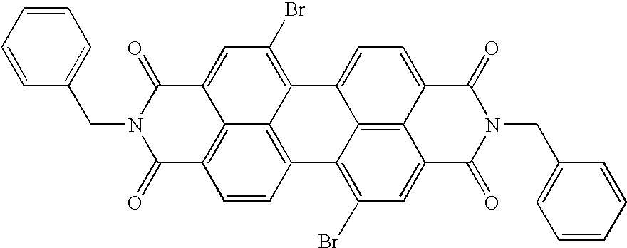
N1(CC2=CC=CC=C2)C(=O)C2=CC(Br)=C3C4=C(C=CC(=C24)C1=O)C1=C(Br)C=C2C4=C1C3=CC=C4C(=O)N(CC1=CC=CC=C1)C2=O
